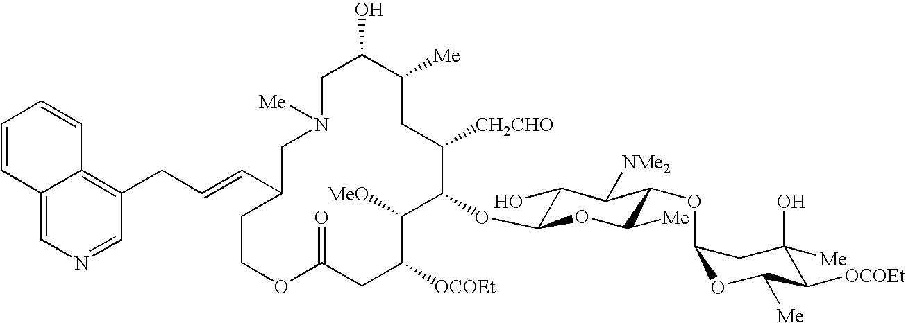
C1C(O)C([Me])CC([CH2CHO])C(OC2C(O)C([NMe2])C(OC3OC([Me])C([OCOEt])C(O)([Me])C3)C([Me])O2)C([MeO])C([OCOEt])CC(=O)OCCC(C=CCC2=C3C(=CN=C2)C=CC=C3)CN1[Me]
